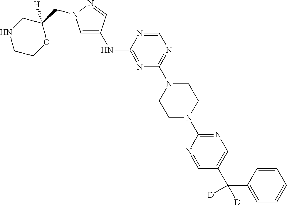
N(C1=NC(N2CCN(C3=NC=C(C(C4=CC=CC=C4)([D])[D])C=N3)CC2)=NC=N1)C1=CN(CC2([H])CNCCO2)N=C1
